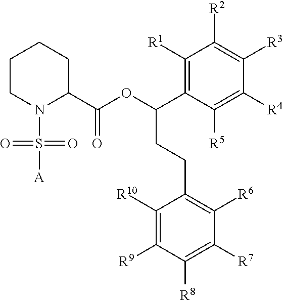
C1CN(S(=O)(=O)[A])C(C(OC(C2=C([R1])C([R2])=C([R3])C([R4])=C2[R5])CCC2=C([R6])C([R7])=C([R8])C([R9])=C2[R10])=O)CC1
